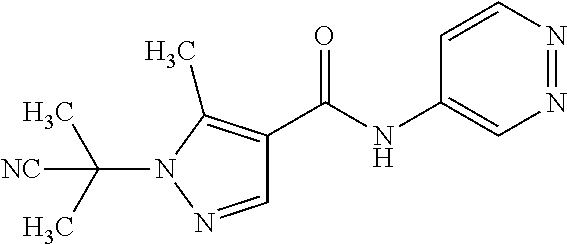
N1=NC=CC(NC(C2=C(C)N(C(C)(C)[NC])N=C2)=O)=C1
